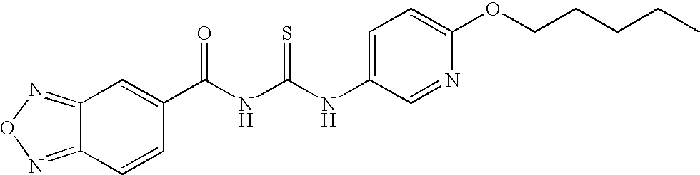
N(C(NC(=O)C1=CC2=NON=C2C=C1)=S)C1=CC=C(OCCCCC)N=C1
